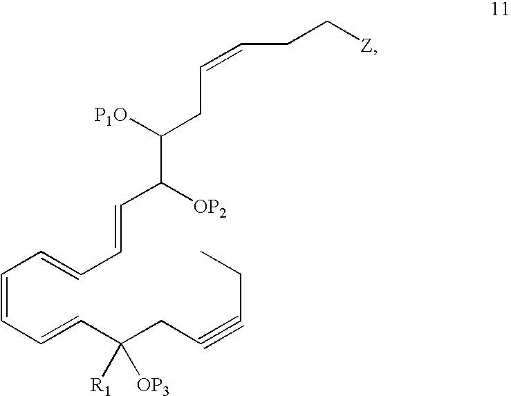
C(=CC=CC(CC#CCC)([R1])[OP3])C=CC=CC(C([P1O])CC=CCC[Z])[OP2]
